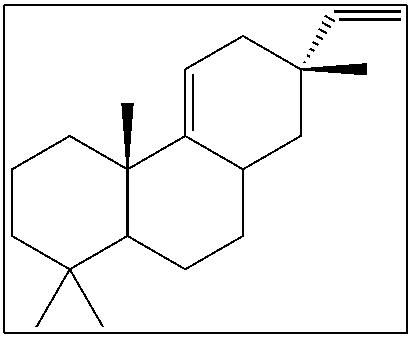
C1(C=C)(C)CC2C(=CC1)C1(C)C(CC2)C(C)(C)CCC1
